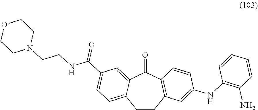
C1CC2=C(C(=O)C3=CC(C(NCCN4CCOCC4)=O)=CC=C13)C=CC(NC1=C(N)C=CC=C1)=C2
